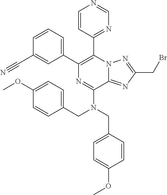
C1=CC=C(C2=C(C3=NC=NC=C3)N3C(=NC(CBr)=N3)C(N(CC3=CC=C(OC)C=C3)CC3=CC=C(OC)C=C3)=N2)C=C1C#N
